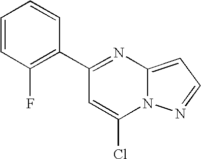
C12=CC=NN1C(Cl)=CC(C1=C(F)C=CC=C1)=N2
